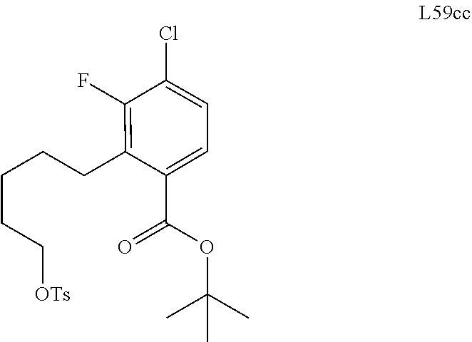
C1(CCCCC[OTs])=C(F)C(Cl)=CC=C1C(OC(C)(C)C)=O
